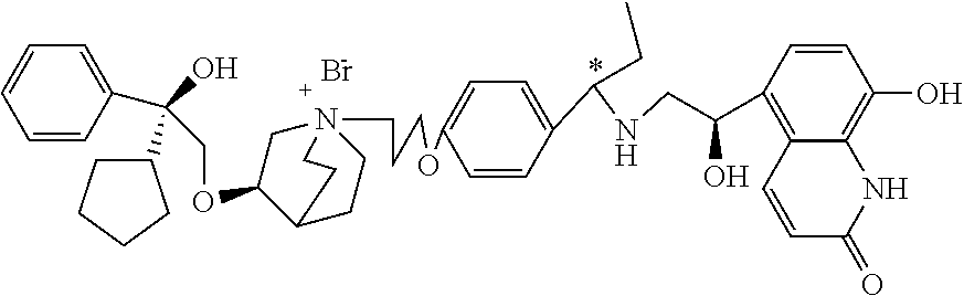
Br.C1=CC(C(O)(C2CCCC2)COC2C3CCN(CCCOC4=CC=C(C(NCC(C5=C6C(=C(O)C=C5)NC(=O)C=C6)O)CC)C=C4)(C2)CC3)=CC=C1
